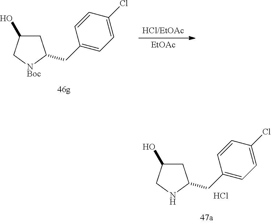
C1C(O)C[NBoc]C1CC1=CC=C(Cl)C=C1.[EtOAc].C1C(O)CNC1CC1=CC=C(Cl)C=C1.Cl
